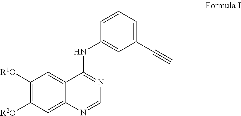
C1([R1O])=C([R2O])C=C2C(=C1)C(NC1=CC(C#C)=CC=C1)=NC=N2
